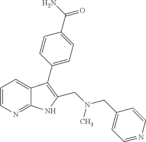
C1=CN=C2C(=C1)C(C1=CC=C(C(N)=O)C=C1)=C(CN(CC1=CC=NC=C1)C)N2
